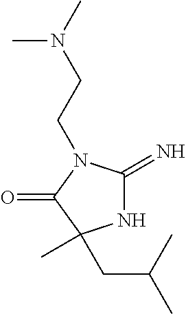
N1C(=N)N(CCN(C)C)C(=O)C1(CC(C)C)C
